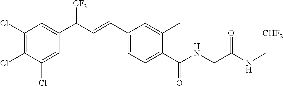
C1(Cl)=C(Cl)C(Cl)=CC(C(C=CC2=CC=C(C(NCC(NC[CHF2])=O)=O)C(C)=C2)[CF3])=C1
